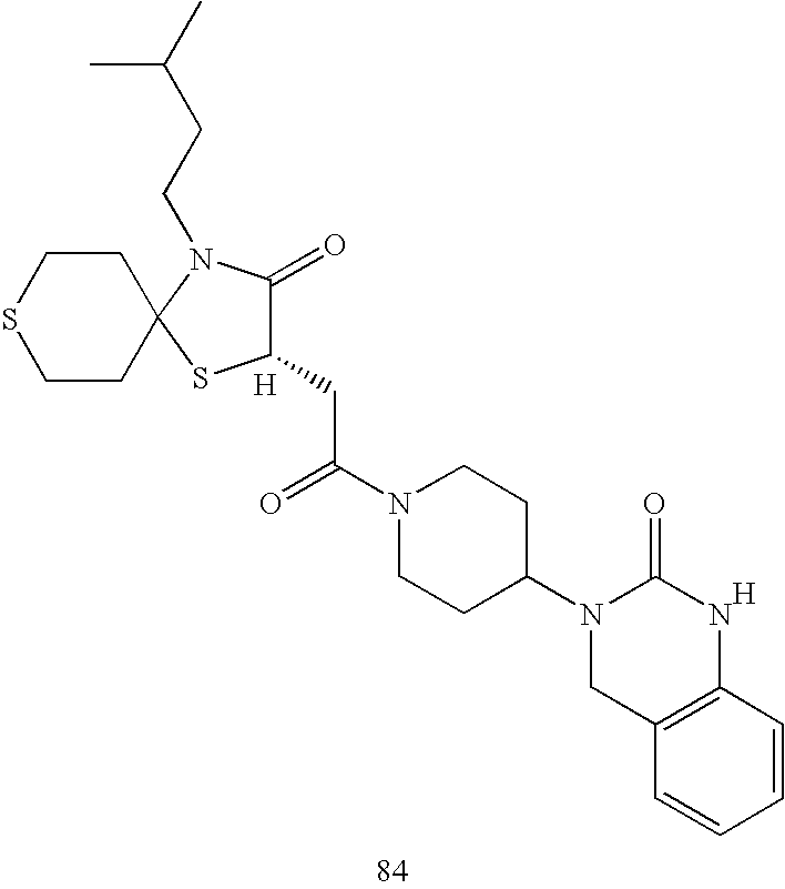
C1(CC(=O)N2CCC(N3CC4=C(NC3=O)C=CC=C4)CC2)C(=O)N(CCC(C)C)C2(S1)CCSCC2.[H].[H]
